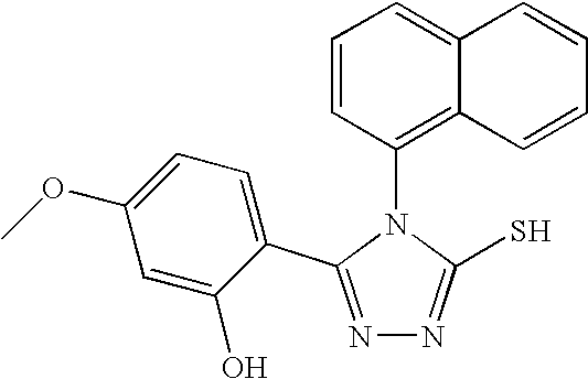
N1=C(C2=CC=C(OC)C=C2O)N(C2=C3C(=CC=C2)C=CC=C3)C(S)=N1
